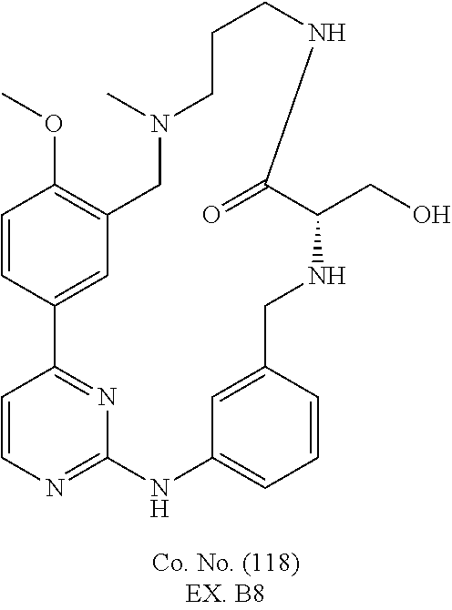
C1=CC2=NC(=N1)NC1=CC=CC(=C1)CNC(CO)C(=O)NCCCN(C)CC1=C(OC)C=CC2=C1
